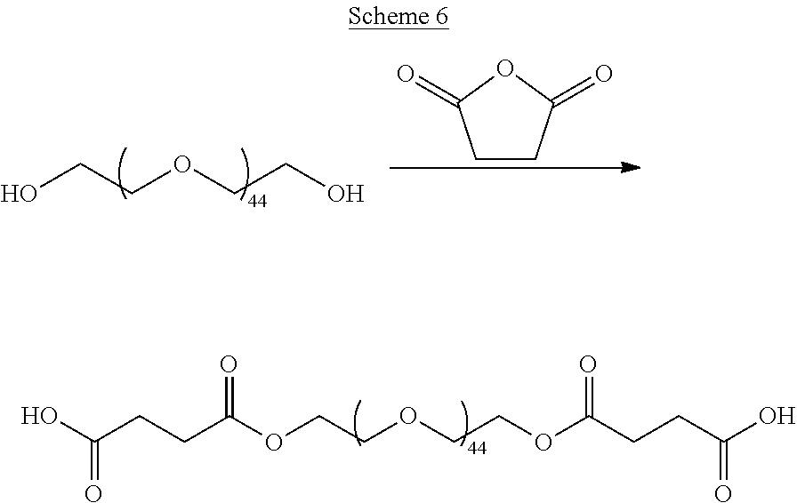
C1CC(=O)OC1=O.OCCOCCO.O(CCOCCOC(CCC(O)=O)=O)C(CCC(=O)O)=O
